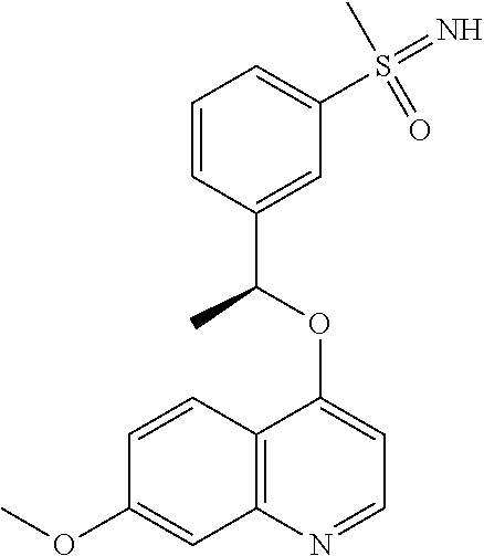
C1(OC(C2=CC(S(=N)(C)=O)=CC=C2)C)=CC=NC2=C1C=CC(OC)=C2
